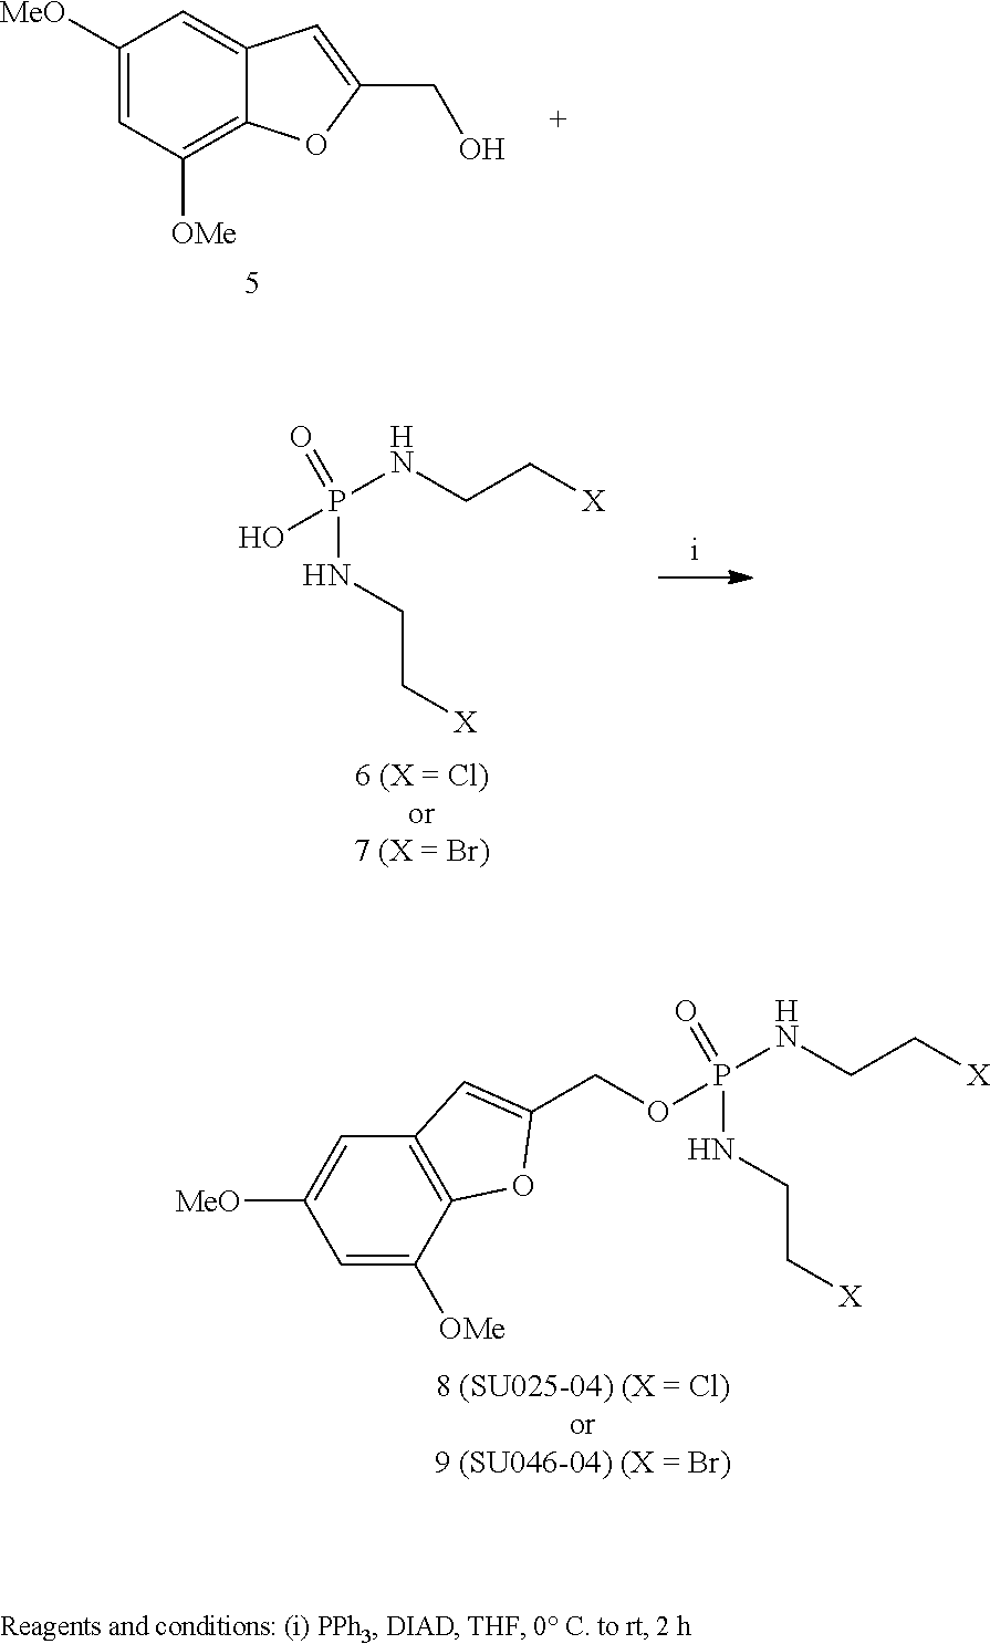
C12=C(C([OMe])=CC([MeO])=C1)OC(COP(NCC[X])(=O)NCC[X])=C2.C1([MeO])=CC([OMe])=C2C(=C1)C=C(CO)O2.[X]CCNP(O)(=O)NCC[X]
